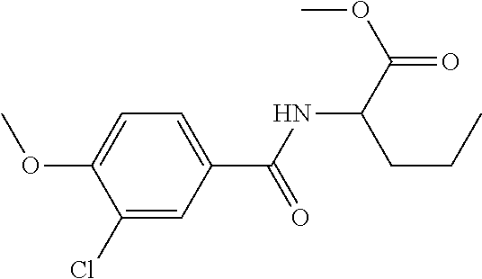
C1=C(C(NC(C(=O)OC)CCC)=O)C=C(Cl)C(OC)=C1
